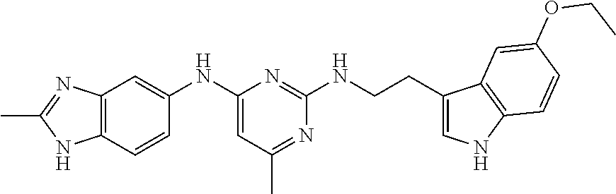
C12=C(C=CC(NC3=CC(C)=NC(NCCC4=CNC5=C4C=C(OCC)C=C5)=N3)=C1)NC(C)=N2
